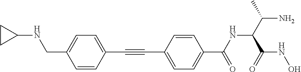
C1=CC(C#CC2=CC=C(C(=O)NC(C(=O)NO)C(N)C)C=C2)=CC=C1CNC1CC1
